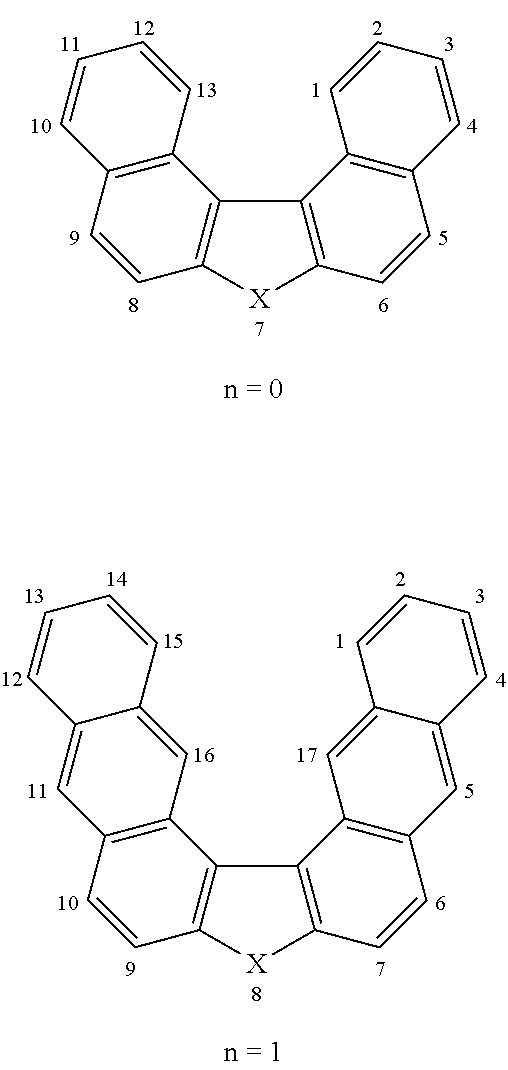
C12=C(C3=C(C=C1)C=CC=C3)C1=C([X]2)C=CC2=C1C=CC=C2.C12=C(C3=C(C=C1)C=C1C(=C3)C=CC=C1)C1=C([X]2)C=CC2=C1C=C1C(=C2)C=CC=C1
